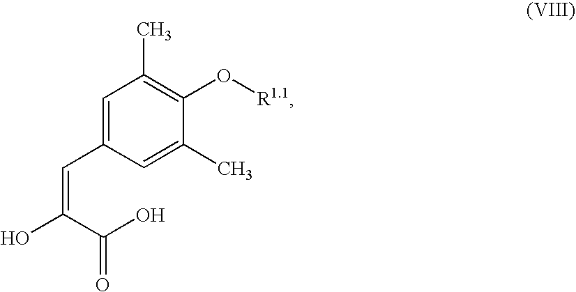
C1=C(C=C(C(O)=O)O)C=C(C)C(O[R1.1])=C1C
